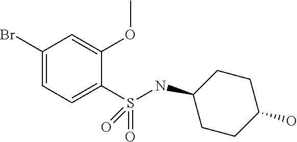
C1(Br)=CC=C(S(=O)(=O)NC2CCC(O)CC2)C(OC)=C1
